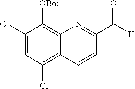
C1(Cl)=CC(Cl)=C2C(=C1[OBoc])N=C(C([H])=O)C=C2
